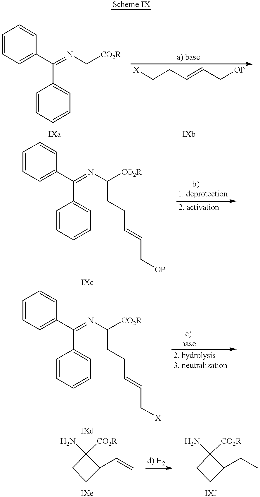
C1=CC=C(C(=NC[CO2R])C2=CC=CC=C2)C=C1.[X]CCC=CC[OP].C1([CO2R])(N)CCC1C=C.C1([CO2R])(N)CCC1CC.C1=CC=C(C(=NC([CO2R])CCC=CC[OP])C2=CC=CC=C2)C=C1.C1=CC=C(C(=NC([CO2R])CCC=CC[X])C2=CC=CC=C2)C=C1
